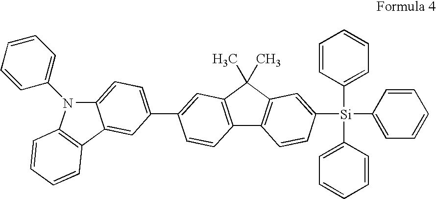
C12=CC=C(C3=CC4=C(C5=C(C4(C)C)C=C([Si](C4=CC=CC=C4)(C4=CC=CC=C4)C4=CC=CC=C4)C=C5)C=C3)C=C1C1=C(N2C2=CC=CC=C2)C=CC=C1
